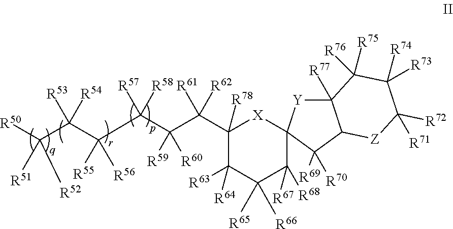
C1(C(C(C(C(C(C([R50])([R51])[R52])([R53])[R54])([R55])[R56])([R58])[R57])([R59])[R60])([R62])[R61])([R78])C([R63])([R64])C([R65])([R66])C([R68])([R67])C2([X]1)[Y]C1([R77])C(C2([R69])[R70])[Z]C([R72])([R71])C([R73])([R74])C1([R76])[R75]
